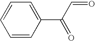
C1=CC(C(C=O)=O)=CC=C1
